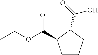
CCOC(=O)C1CCCC1C(=O)O
